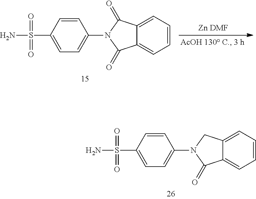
C1(S(N)(=O)=O)=CC=C(N2CC3=CC=CC=C3C2=O)C=C1.C1(S(N)(=O)=O)=CC=C(N2C(=O)C3=CC=CC=C3C2=O)C=C1
